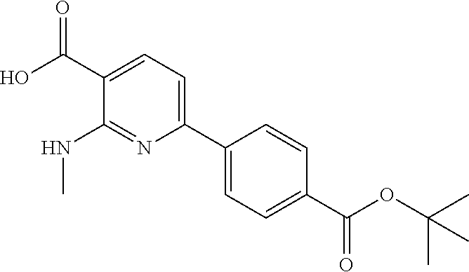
OC(C1=CC=C(C2=CC=C(C(OC(C)(C)C)=O)C=C2)N=C1NC)=O
